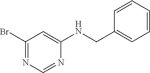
C1(Br)=NC=NC(NCC2=CC=CC=C2)=C1
